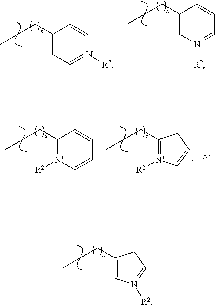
C1=C(CCC)CC=[N+]1[R2].C1=C(CCC)C=CC=[N+]1[R2].C1(CCC)=CC=[N+]([R2])C=C1.[N+]1([R2])=C(CCC)CC=C1.[N+]1([R2])=C(CCC)C=CC=C1
